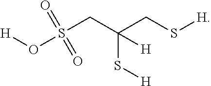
O(S(CC(CS[H])(S[H])[H])(=O)=O)[H]
